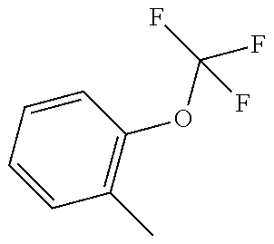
C1=CC=CC(OC(F)(F)F)=C1C
